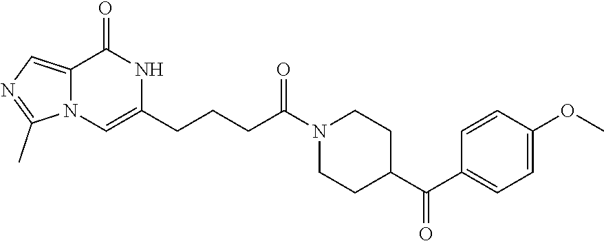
N1(C(CCCC2=CN3C(=CN=C3C)C(=O)N2)=O)CCC(C(C2=CC=C(OC)C=C2)=O)CC1
